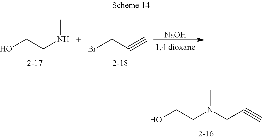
OCCNC.BrCC#C.[NaOH].OCCN(C)CC#C
